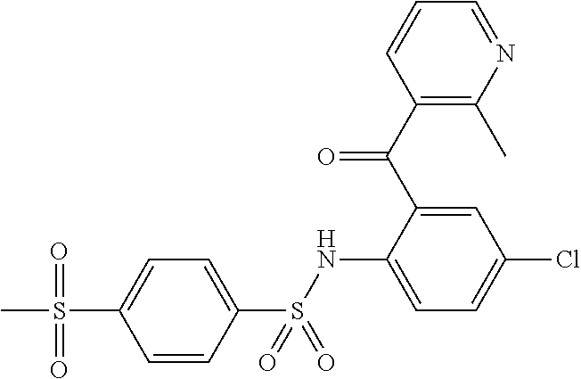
C1=CC(S(NC2=CC=C(Cl)C=C2C(C2=C(C)N=CC=C2)=O)(=O)=O)=CC=C1S(=O)(=O)C
